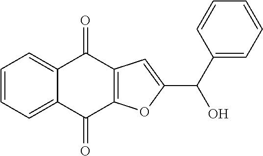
C1=CC=C2C(=C1)C(=O)C1=C(C2=O)OC(C(C2=CC=CC=C2)O)=C1
